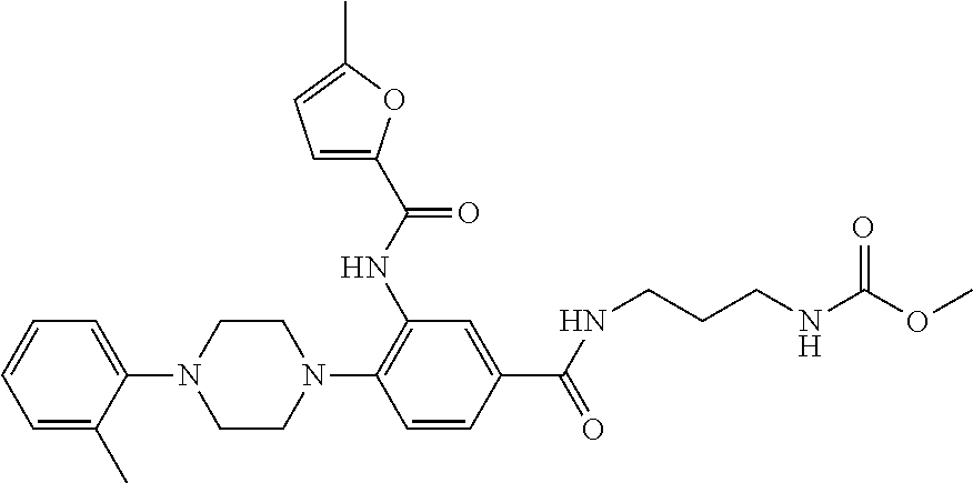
C1=CC(C(NCCCNC(=O)OC)=O)=CC(NC(C2=CC=C(C)O2)=O)=C1N1CCN(C2=CC=CC=C2C)CC1
